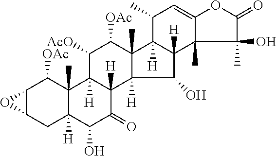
C12C(CC3([H])C(C)(C1[OAc])C1([H])C([H])(C(=O)C3O)C3([H])C(C)(C([OAc])C1[AcO])C1([H])C([H])(C3O)C3(C)C(=CC1C)OC(=O)C3(C)O)O2
